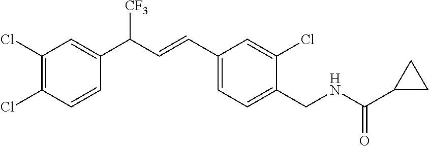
C1(Cl)=C(Cl)C=CC(C(C=CC2=CC=C(CNC(=O)C3CC3)C(Cl)=C2)[CF3])=C1
